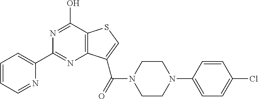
C1(C2=CC=CC=N2)=NC2=C(C(O)=N1)SC=C2C(=O)N1CCN(C2=CC=C(Cl)C=C2)CC1
